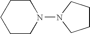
C1CN(N2CCCC2)CCC1
